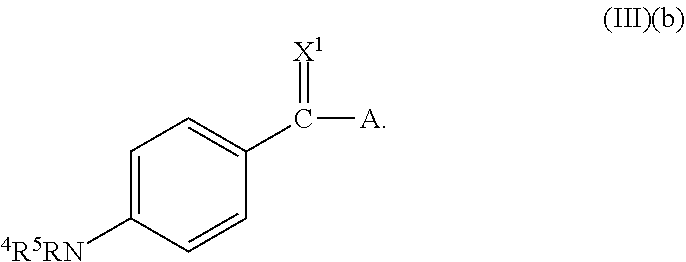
C1=C([4R5RN])C=CC(C([A])=[X1])=C1
